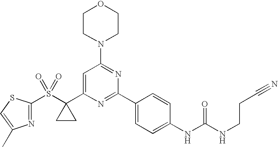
N1=C(S(C2(C3=CC(N4CCOCC4)=NC(C4=CC=C(NC(NCCC#N)=O)C=C4)=N3)CC2)(=O)=O)SC=C1C
